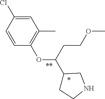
C1=CC(Cl)=CC(C)=C1OC(C1CCNC1)CCOC
